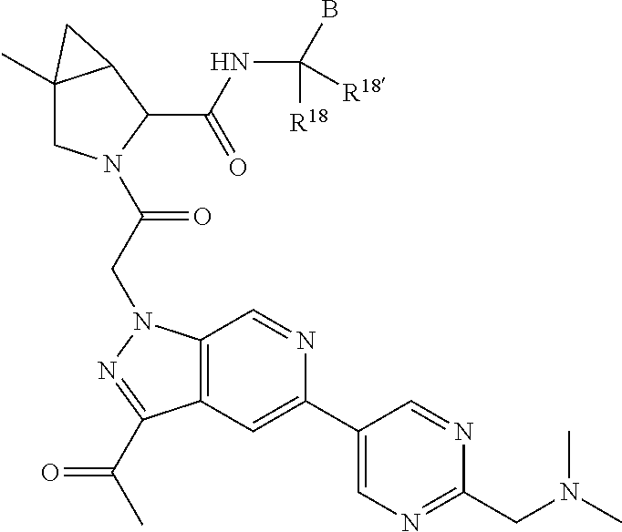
C12(C)CN(C(CN3C4=C(C=C(C5=CN=C(CN(C)C)N=C5)N=C4)C(C(C)=O)=N3)=O)C(C(NC(B)([R18])[R18])=O)C1C2
